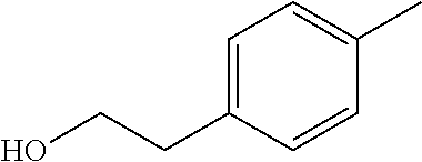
C1=C(CCO)C=CC(C)=C1
